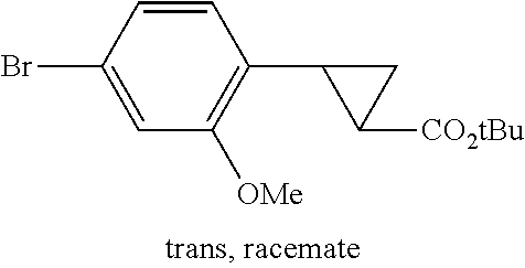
BrC1=CC([OMe])=C(C2C([CO2tBu])C2)C=C1
